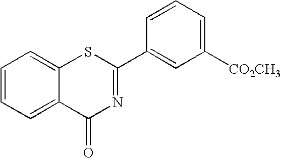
C1=CC=C2C(=C1)SC(C1=CC([CO2CH3])=CC=C1)=NC2=O
